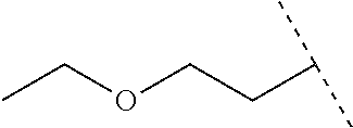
C(OCCC(C)C)C
